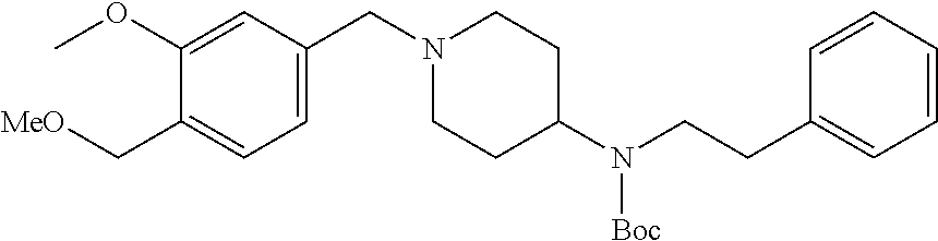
C1(OC)=CC(CN2CCC(N(CCC3=CC=CC=C3)[Boc])CC2)=CC=C1C[MeO]
